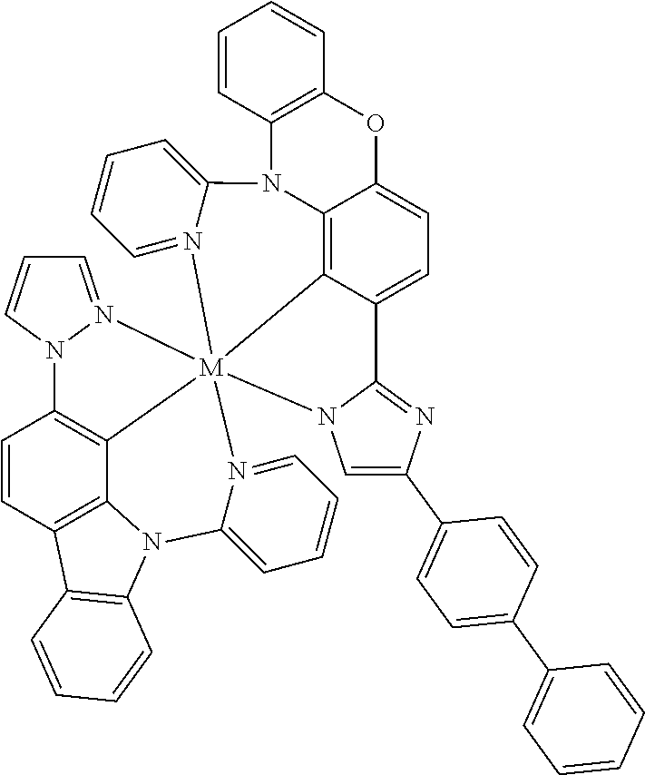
C12=C3C4=CC=C1C1=NC(C5=CC=C(C6=CC=CC=C6)C=C5)=CN1[M]215(N2=CC=CC=C2N2C6=C(C=CC(=C61)N1C=CC=N15)C1=C2C=CC=C1)N1=CC=CC=C1N3C1=C(O4)C=CC=C1
